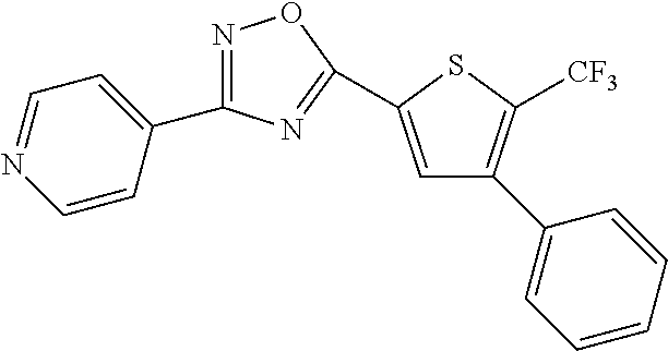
C1(C2=CC(C3=CC=CC=C3)=C([CF3])S2)=NC(C2=CC=NC=C2)=NO1
